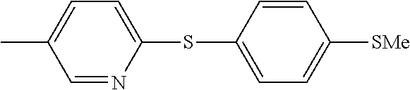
CC1=CC=C(SC2=CC=C([SMe])C=C2)N=C1
